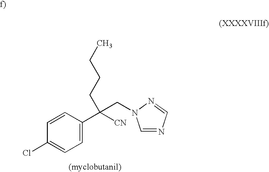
C1=CC(C([CN])(CN2C=NC=N2)CCCC)=CC=C1Cl
